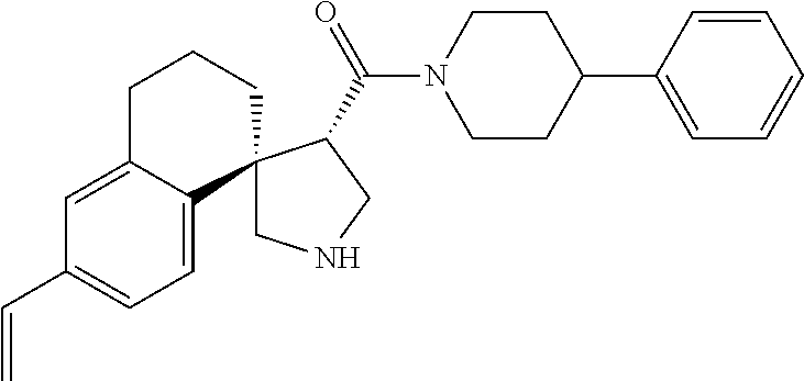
C1NCC(C(N2CCC(C3=CC=CC=C3)CC2)=O)C12C1=CC=C(C=C)C=C1CCC2
